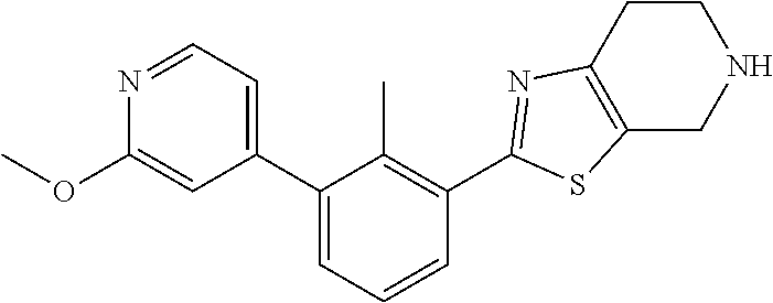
C1(C2=CC=NC(OC)=C2)=CC=CC(C2=NC3=C(S2)CNCC3)=C1C
